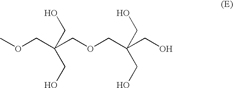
OCC(COCC(COC)(CO)CO)(CO)CO
